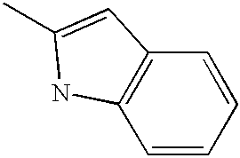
C1=CC=CC2=C1NC(C)=C2
